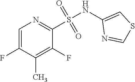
C1=C(F)C(C)=C(F)C(S(=O)(=O)NC2=CSC=N2)=N1
